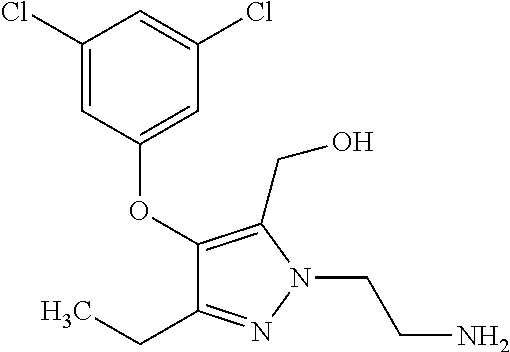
C1(Cl)=CC(OC2=C(CO)N(CCN)N=C2CC)=CC(Cl)=C1
